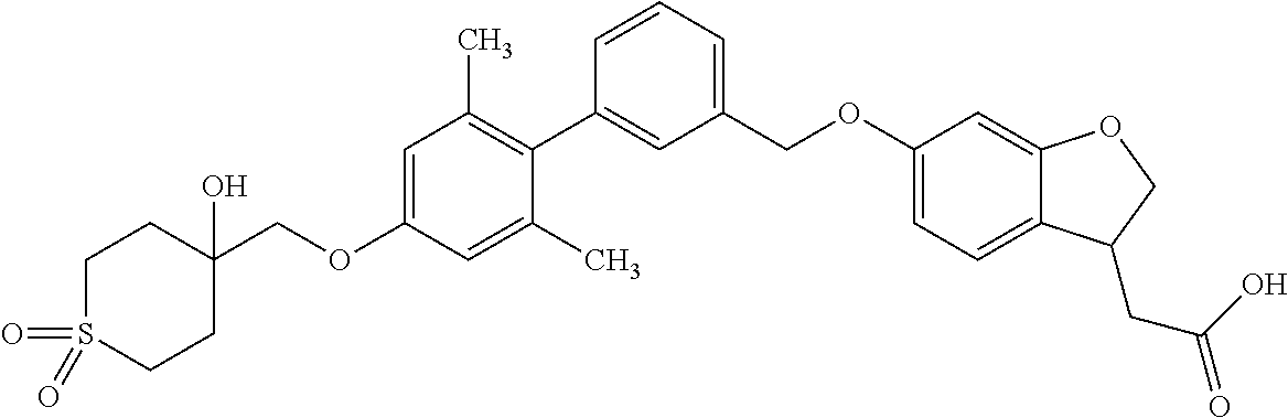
C1=CC(C2=C(C)C=C(OCC3(O)CCS(=O)(=O)CC3)C=C2C)=CC(COC2=CC=C3C(=C2)OCC3CC(O)=O)=C1
